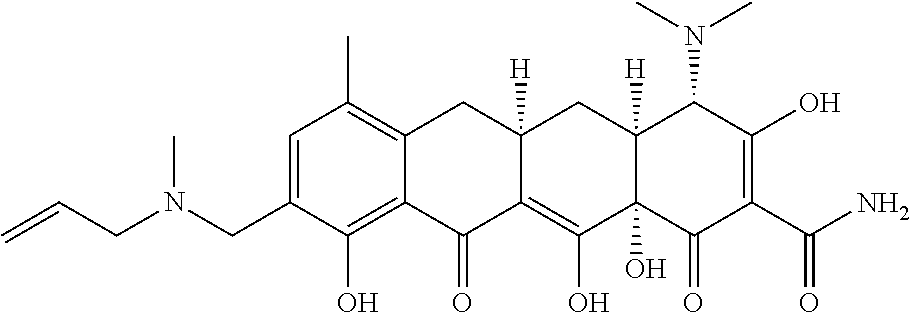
C1=C(CN(CC=C)C)C(O)=C2C(=C1C)CC1([H])C(=C(O)C3(O)C([H])(C1)C(N(C)C)C(O)=C(C(N)=O)C3=O)C2=O
